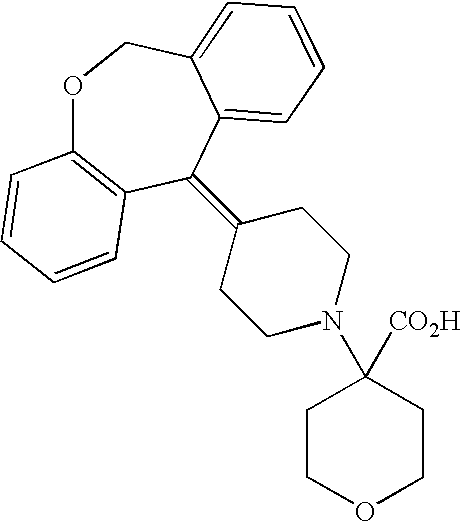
O1C2=C(C(=C3CCN(C4([CO2H])CCOCC4)CC3)C3=CC=CC=C3C1)C=CC=C2
